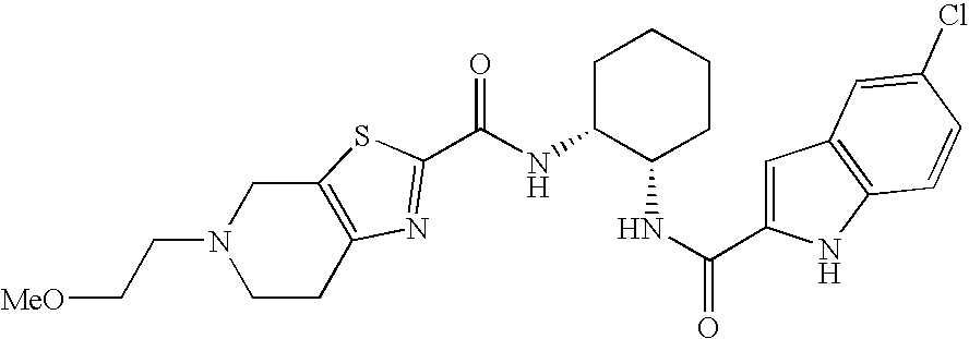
C1CC2=C(CN1CC[MeO])SC(C(NC1C(NC(=O)C3=CC4=C(N3)C=CC(Cl)=C4)CCCC1)=O)=N2
